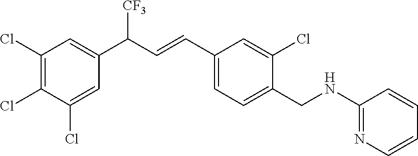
C1(Cl)=C(Cl)C(Cl)=CC(C(C=CC2=CC=C(CNC3=NC=CC=C3)C(Cl)=C2)[CF3])=C1
